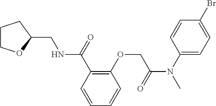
C1COC(CNC(C2=C(OCC(N(C3=CC=C(Br)C=C3)C)=O)C=CC=C2)=O)C1
